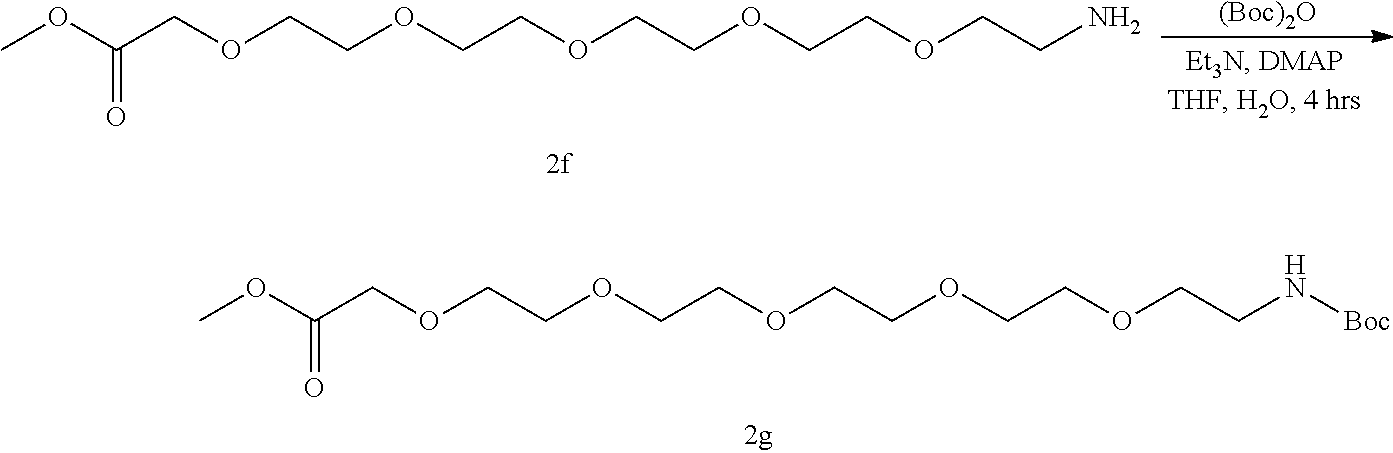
O(CCOCCOCCOCCOCCN[Boc])CC(OC)=O.O(CCOCCOCCOCCOCCN)CC(OC)=O.[(Boc)2O]
